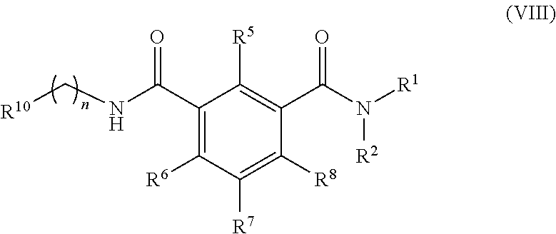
C1(C(NC[R10])=O)=C([R6])C([R7])=C([R8])C(C(N([R1])[R2])=O)=C1[R5]
